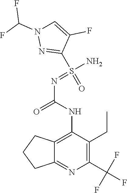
FC(F)N1N=C(S(=NC(NC2=C3C(=NC(C(F)(F)F)=C2CC)CCC3)=O)(=O)N)C(F)=C1
